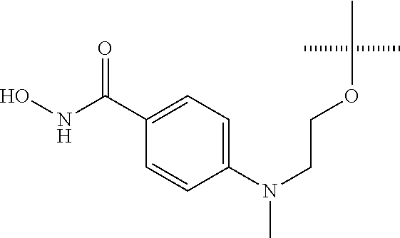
C1(N(CCOC(C)(C)C)C)=CC=C(C(NO)=O)C=C1
